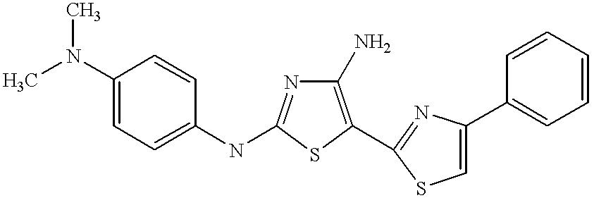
C1(N)=C(C2=NC(C3=CC=CC=C3)=CS2)SC(NC2=CC=C(N(C)C)C=C2)=N1
